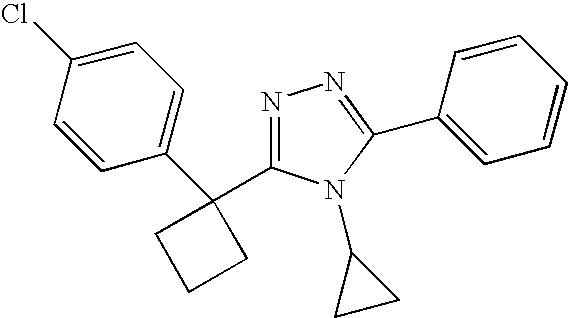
N1=C(C2(C3=CC=C(Cl)C=C3)CCC2)N(C2CC2)C(C2=CC=CC=C2)=N1
